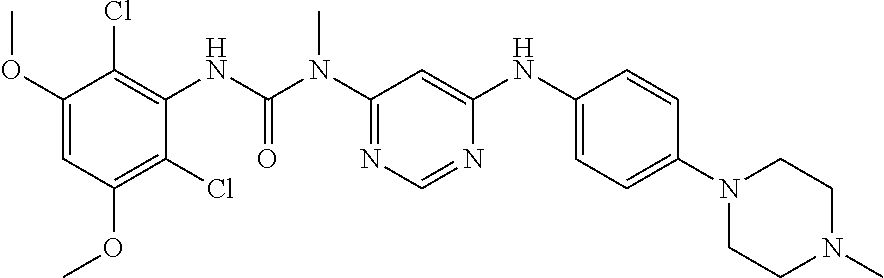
C1(OC)=CC(OC)=C(Cl)C(NC(=O)N(C)C2=NC=NC(NC3=CC=C(N4CCN(C)CC4)C=C3)=C2)=C1Cl
